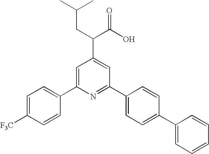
C1=C(C2=CC=C([F3C])C=C2)N=C(C2=CC=C(C3=CC=CC=C3)C=C2)C=C1C(C(O)=O)CC(C)C
